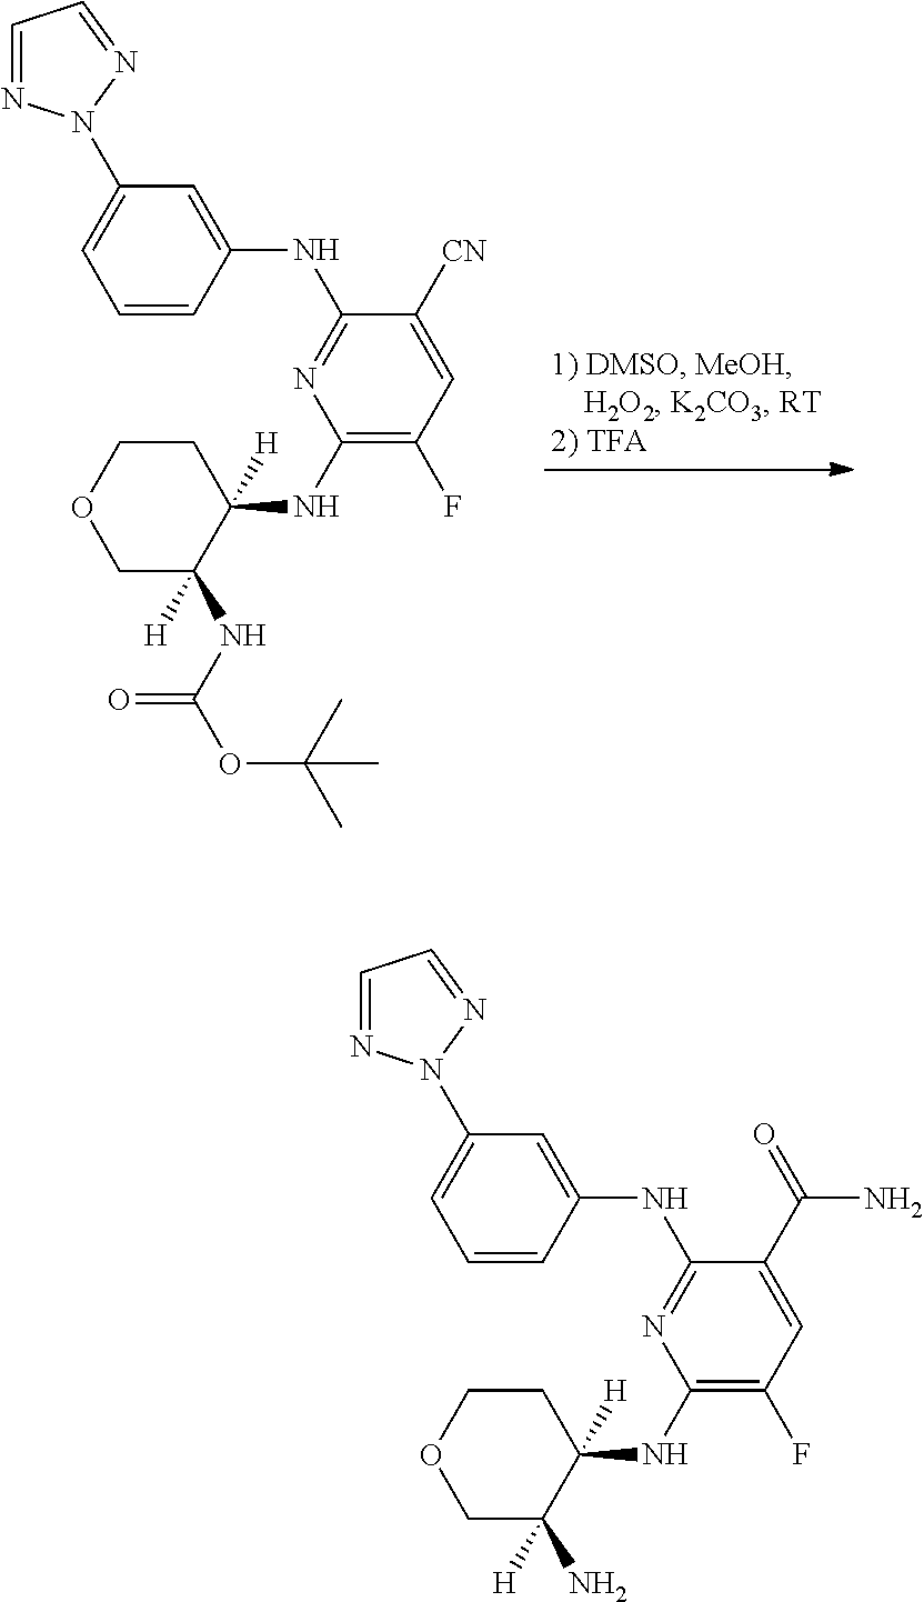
N(C1([H])COCCC1([H])NC1=C(F)C=C([CN])C(NC2=CC(N3N=CC=N3)=CC=C2)=N1)C(=O)OC(C)(C)C.NC1([H])COCCC1([H])NC1=C(F)C=C(C(=O)N)C(NC2=CC(N3N=CC=N3)=CC=C2)=N1
